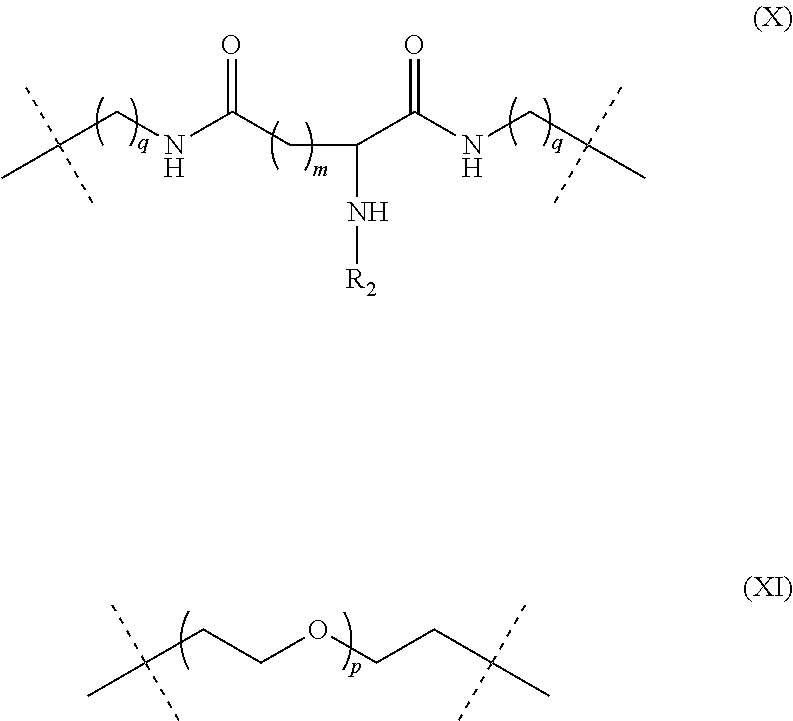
C(CNC(CC(C(NCC(C)(C)C)=O)N[R2])=O)(C)(C)C.C(CCOCCC(C)(C)C)(C)(C)C
